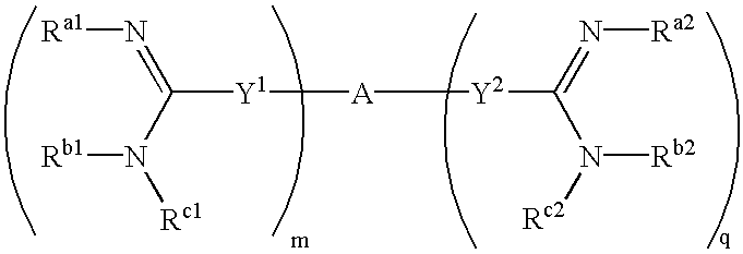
[Rb1]N(C(=N[Ra1])[Y1][A][Y2]C(N([Rb2])[Rc2])=N[Ra2])[Rc1]
